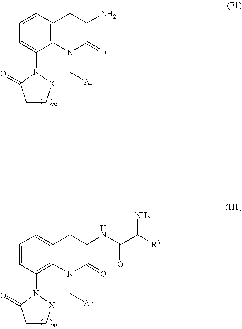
C1=CC2=C(C(N3C(=O)CC[X]3)=C1)N(C[Ar])C(=O)C(N)C2.C1=CC(N2C(=O)CC[X]2)=C2C(=C1)CC(NC(C([R3])N)=O)C(=O)N2C[Ar]
